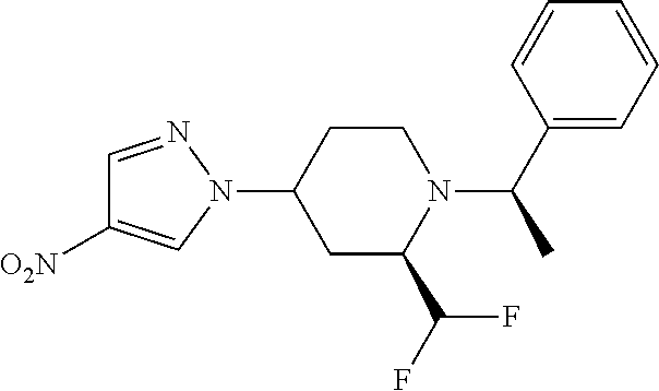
C1=NN(C2CC(C(F)F)N(C(C3=CC=CC=C3)C)CC2)C=C1[O2N]
